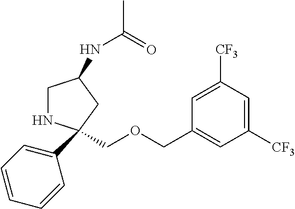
C1(C2(COCC3=CC([CF3])=CC([CF3])=C3)NCC(NC(C)=O)C2)=CC=CC=C1
